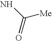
NC([Me])=O
